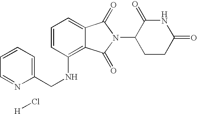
C(NC1=C2C(=CC=C1)C(=O)N(C1CCC(=O)NC1=O)C2=O)C1=CC=CC=N1.Cl[H]
